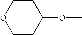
C1CC(OC)CCO1
